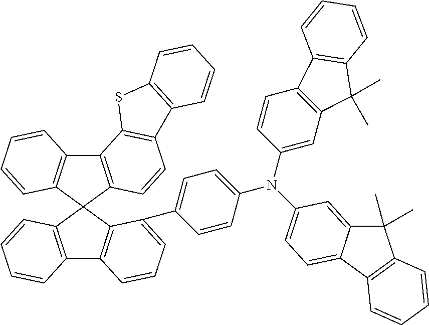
C12=C(C3(C4=C1C=CC=C4)C1=C(C4=C3C(C3=CC=C(N(C5=CC6=C(C=C5)C5=C(C6(C)C)C=CC=C5)C5=CC=C6C(=C5)C(C)(C)C5=C6C=CC=C5)C=C3)=CC=C4)C=CC=C1)C=CC1=C2SC2=C1C=CC=C2
